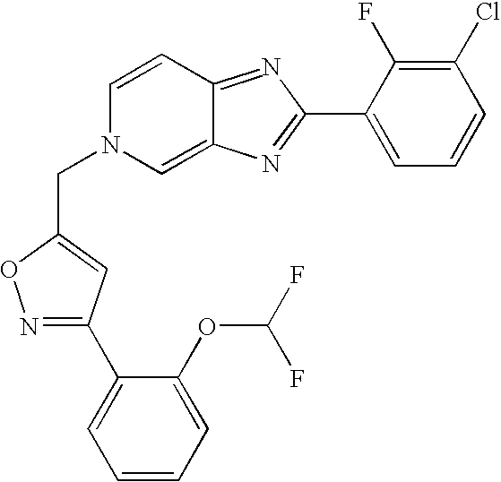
N1=C(C2=CC=CC=C2OC(F)F)C=C(CN2C=C3C(=NC(C4=CC=CC(Cl)=C4F)=N3)C=C2)O1
